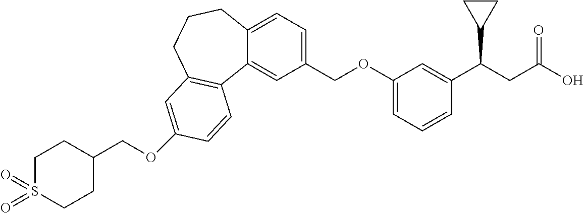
O(C1=CC2=C(C3=CC(COC4=CC=CC(C(CC(O)=O)C5CC5)=C4)=CC=C3CCC2)C=C1)CC1CCS(=O)(=O)CC1
